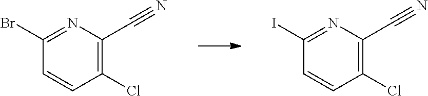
C1(Br)=NC(C#N)=C(Cl)C=C1.C1(I)=NC(C#N)=C(Cl)C=C1
